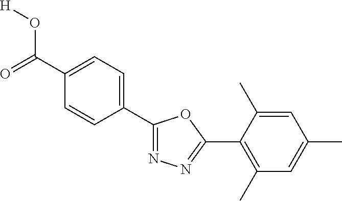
[H]OC(C1=CC=C(C2=NN=C(C3=C(C)C=C(C)C=C3C)O2)C=C1)=O
